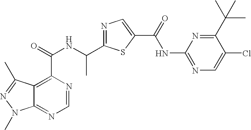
C12=NC=NC(C(NC(C3=NC=C(C(=O)NC4=NC=C(Cl)C(C(C)(C)C)=N4)S3)C)=O)=C1C(C)=NN2C
